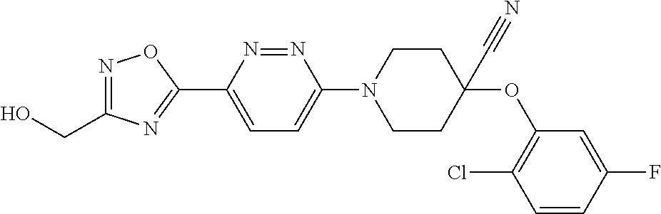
OCC1=NOC(C2=CC=C(N3CCC(OC4=C(Cl)C=CC(F)=C4)(C#N)CC3)N=N2)=N1
